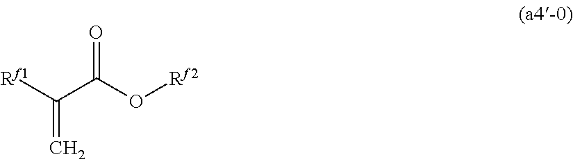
[Rf1]C(C(O[Rf2])=O)=C
